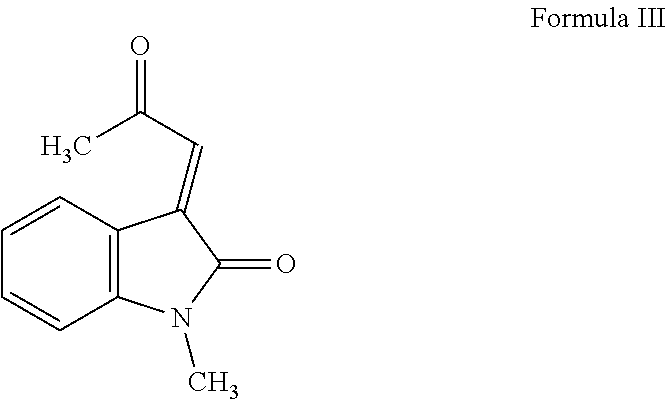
C1=CC2=C(C=C1)N(C)C(=O)C2=CC(=O)C
